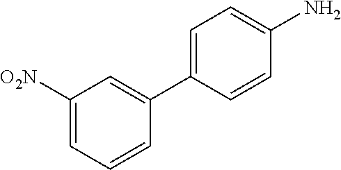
NC1=CC=C(C2=CC([O2N])=CC=C2)C=C1
